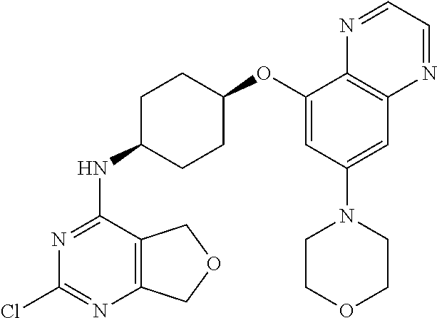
C12=C(C(NC3CCC(OC4=CC(N5CCOCC5)=CC5=C4N=CC=N5)CC3)=NC(Cl)=N1)COC2
